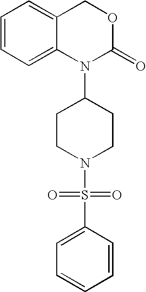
C1=C(S(N2CCC(N3C(=O)OCC4=CC=CC=C34)CC2)(=O)=O)C=CC=C1
